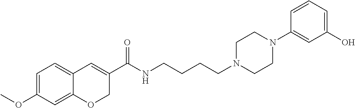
C1=C(OC)C=C2C(=C1)C=C(C(NCCCCN1CCN(C3=CC(O)=CC=C3)CC1)=O)CO2
